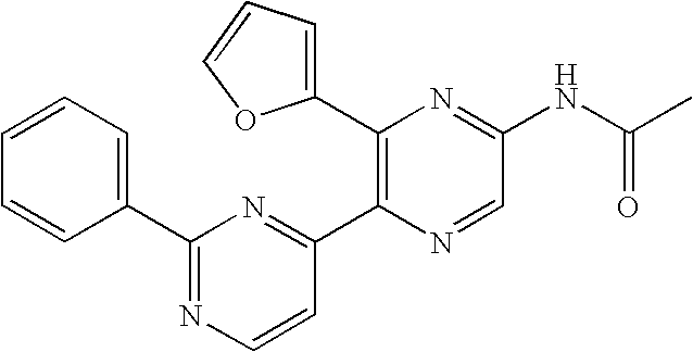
C1(C2=C(C3=NC(C4=CC=CC=C4)=NC=C3)N=CC(NC(C)=O)=N2)=CC=CO1
